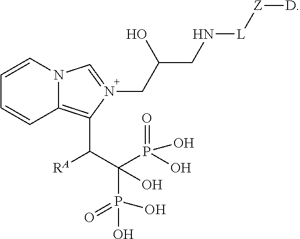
[RA]C(C(P(O)(=O)O)(P(O)(O)=O)O)C1=C2C=CC=CN2C=N1CC(CN[L][Z][D])O
